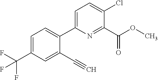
C1=C(C(F)(F)F)C=C(C#C)C(C2=CC=C(Cl)C(C(OC)=O)=N2)=C1
